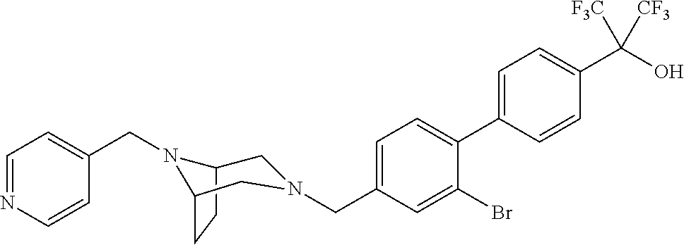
C1=C(C2=CC=C(CN3CC4CCC(N4CC4=CC=NC=C4)C3)C=C2Br)C=CC(C(O)([F3C])[CF3])=C1
